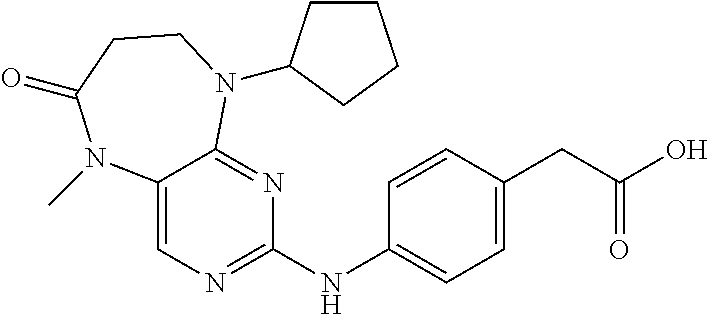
C1(NC2=CC=C(CC(O)=O)C=C2)=NC=C2C(=N1)N(C1CCCC1)CCC(=O)N2C
